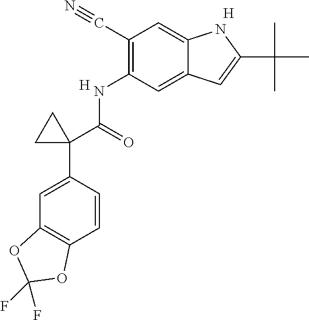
C1(NC(C2(C3=CC4=C(C=C3)OC(F)(F)O4)CC2)=O)=C(C#N)C=C2C(=C1)C=C(C(C)(C)C)N2.[H].[H]
